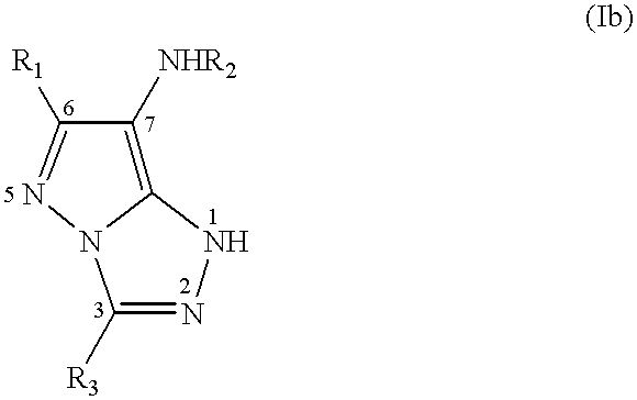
C12=C([NHR2])C([R1])=NN1C([R3])=NN2
